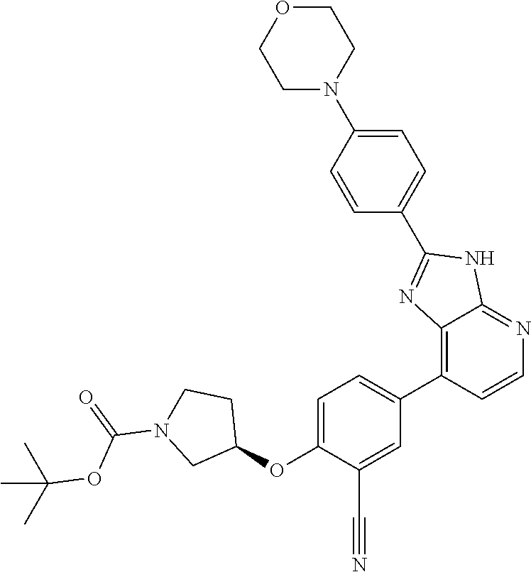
O(C1=CC=C(C2=C3C(=NC=C2)NC(C2=CC=C(N4CCOCC4)C=C2)=N3)C=C1C#N)C1CCN(C(=O)OC(C)(C)C)C1
